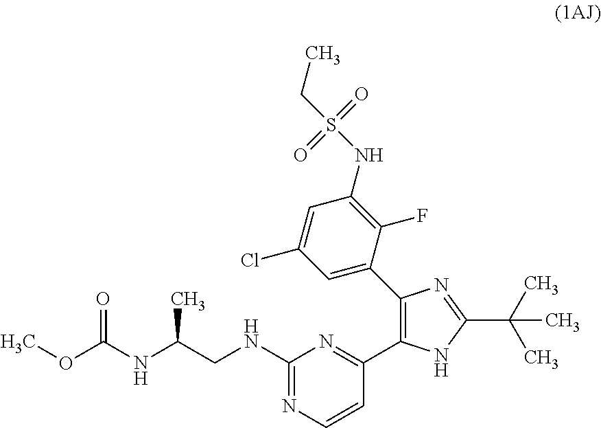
COC(NC(CNC1=NC=CC(C2=C(C3=CC(Cl)=CC(NS(=O)(=O)CC)=C3F)N=C(C(C)(C)C)N2)=N1)C)=O
